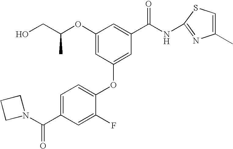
OCC(OC1=CC(OC2=CC=C(C(N3CCC3)=O)C=C2F)=CC(C(NC2=NC(C)=CS2)=O)=C1)C
